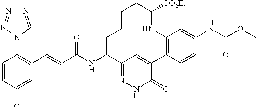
N1=CN(C2=C(C=CC(NC3CCCCC([CO2Et])NC4=C(C=CC(NC(OC)=O)=C4)C4=CC3=NNC4=O)=O)C=C(Cl)C=C2)N=N1
